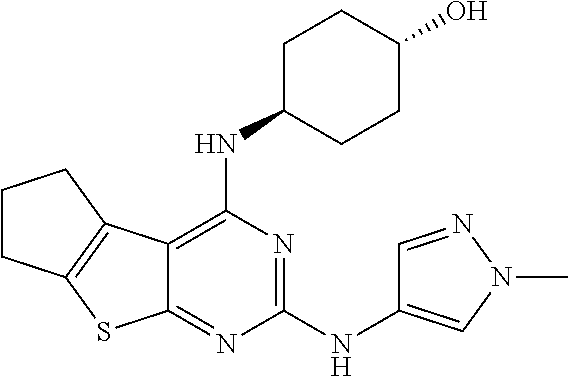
C1(O)CCC(NC2=C3C(=NC(NC4=CN(C)N=C4)=N2)SC2=C3CCC2)CC1
